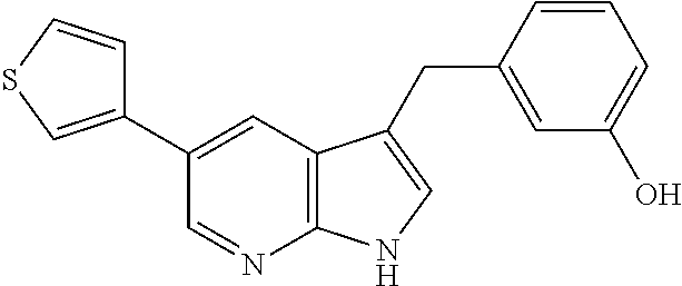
C1(C2=CC3=C(N=C2)NC=C3CC2=CC(O)=CC=C2)=CSC=C1
